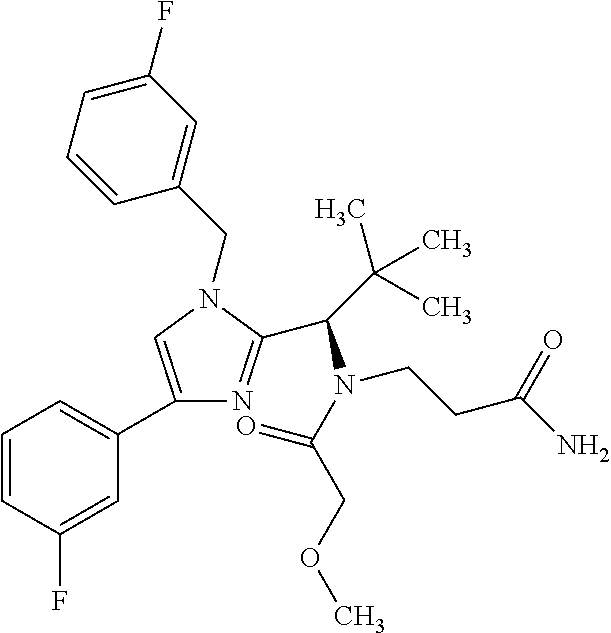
C1=CC(F)=CC(C2=CN(CC3=CC(F)=CC=C3)C(C(N(C(COC)=O)CCC(N)=O)C(C)(C)C)=N2)=C1
